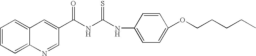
C12=CC=CC=C1N=CC(C(NC(NC1=CC=C(OCCCCC)C=C1)=S)=O)=C2
